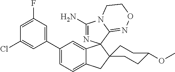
C1=C(F)C=C(C2=CC=C3C(=C2)C2(N=C(N)N4C2=NOCC4)C2(C3)CCC(OC)CC2)C=C1Cl
